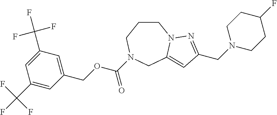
C1CCN(C(OCC2=CC(C(F)(F)F)=CC(C(F)(F)F)=C2)=O)CC2=CC(CN3CCC(F)CC3)=NN12
